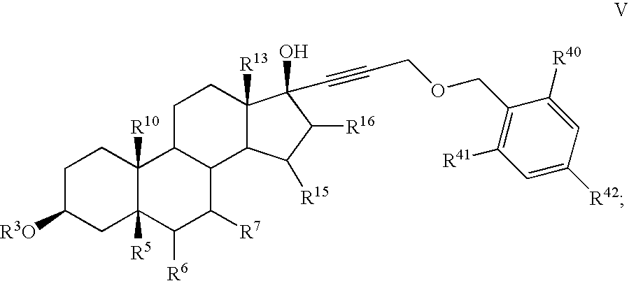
C1C([R3O])CC2([R5])C([R10])(C1)C1C(C3C([R13])(CC1)C(O)(C#CCOCC1=C([R41])C=C([R42])C=C1[R40])C([R16])C3[R15])C([R7])C2[R6]
